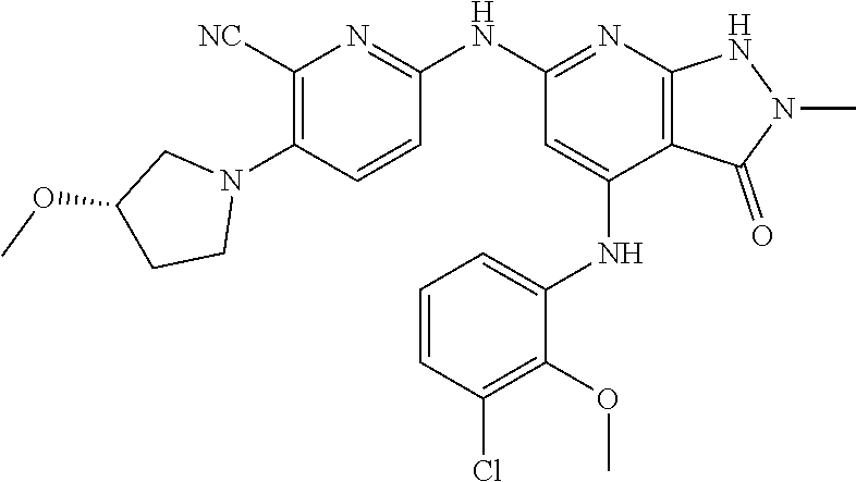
C1(NC2=NC3=C(C(NC4=CC=CC(Cl)=C4OC)=C2)C(=O)N(C)N3)=NC([NC])=C(N2CC(OC)CC2)C=C1
